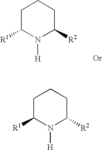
C1C([R1])N([H])C([R2])CC1.C1C([R1])N([H])C([R2])CC1
